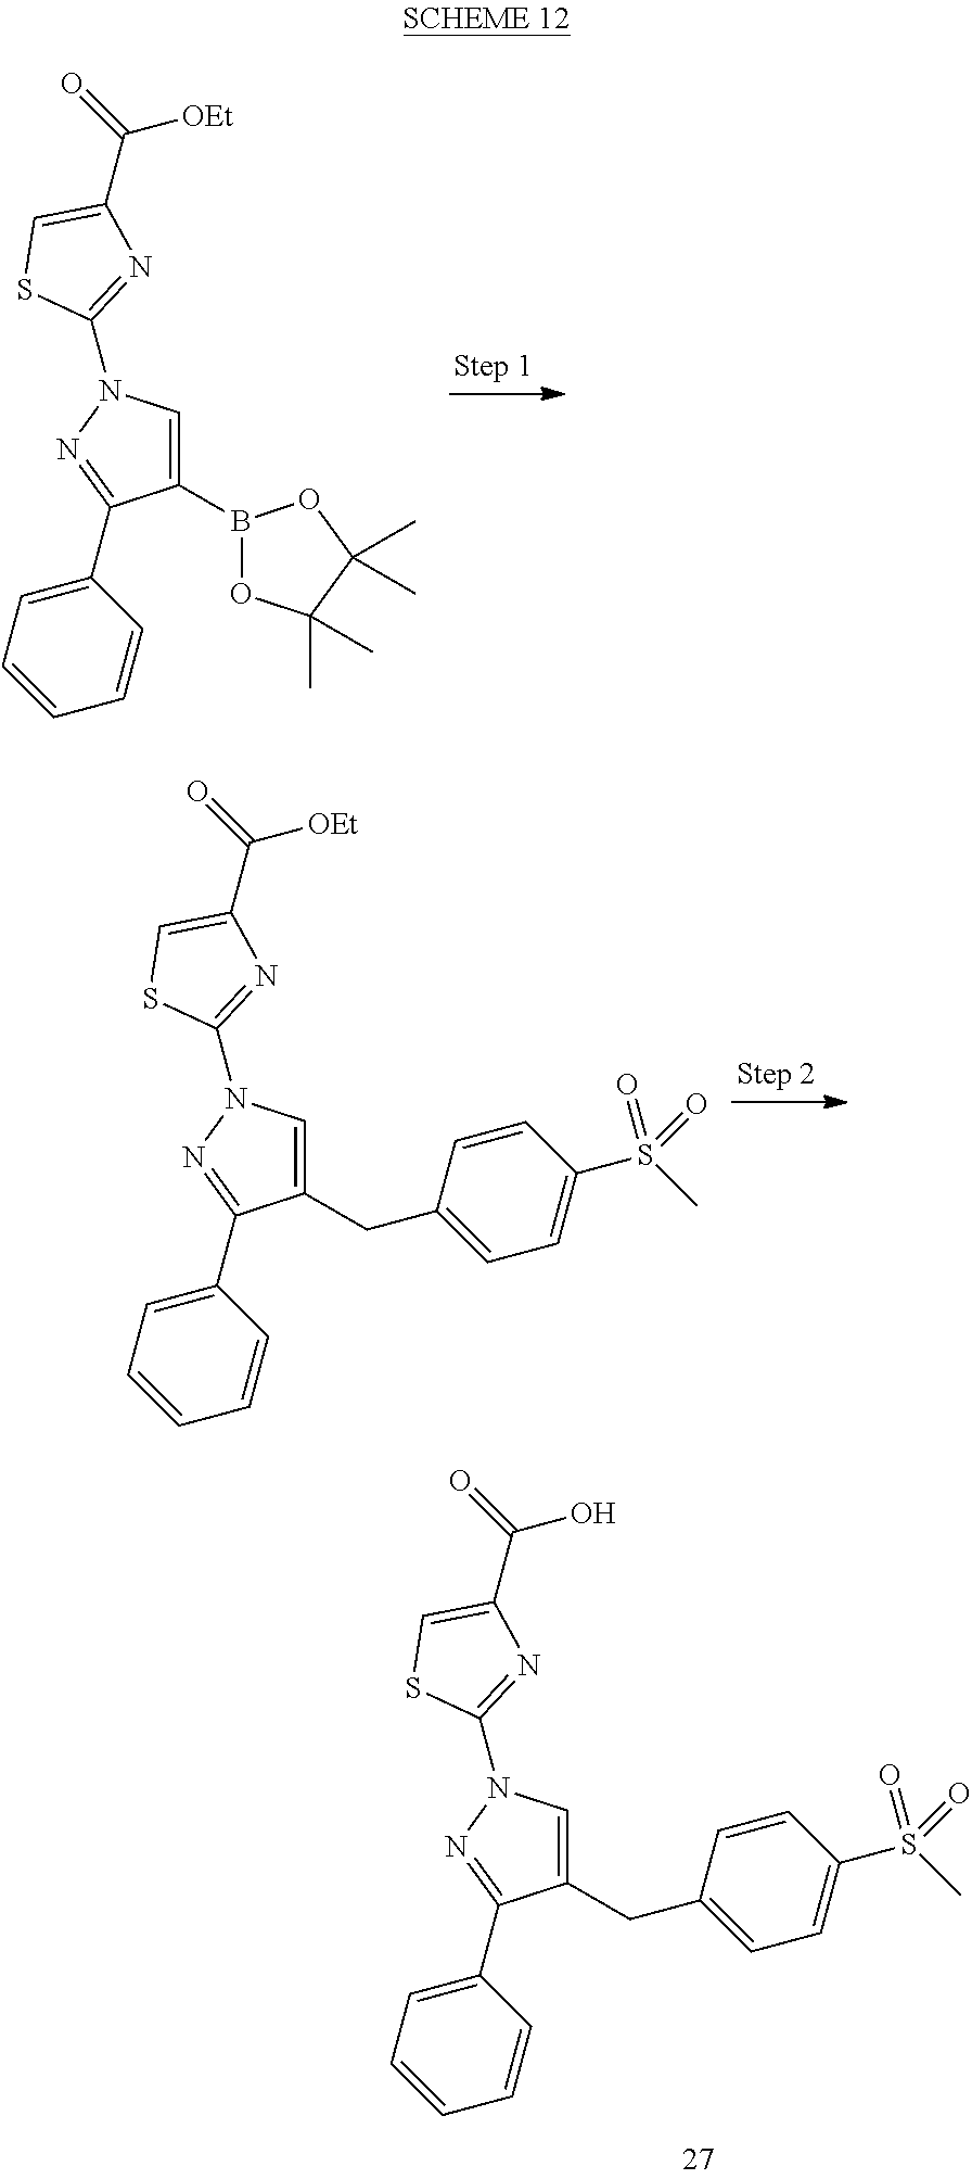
C1(B2OC(C)(C)C(C)(C)O2)=CN(C2=NC(C(=O)[OEt])=CS2)N=C1C1=CC=CC=C1.C1(CC2=CC=C(S(C)(=O)=O)C=C2)=CN(C2=NC(C(=O)O)=CS2)N=C1C1=CC=CC=C1.C1(CC2=CC=C(S(C)(=O)=O)C=C2)=CN(C2=NC(C(=O)[OEt])=CS2)N=C1C1=CC=CC=C1
